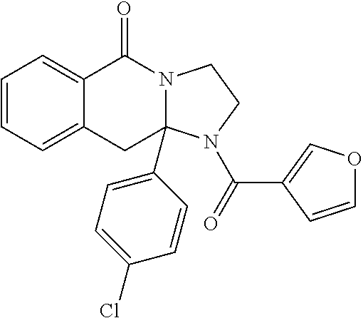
C1=CC=C2C(=C1)C(=O)N1C(C3=CC=C(Cl)C=C3)(C2)N(C(=O)C2=COC=C2)CC1
